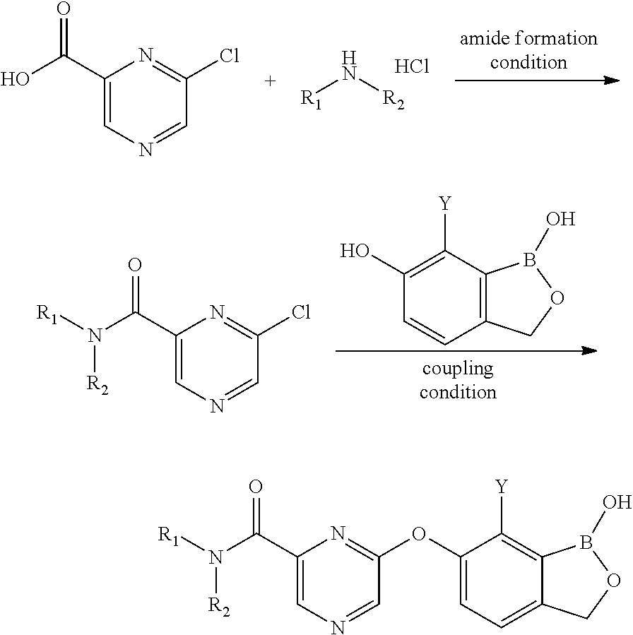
[R1]N[R2].Cl.C1=C(C(O)=O)N=C(Cl)C=N1.C1([Y])=C(O)C=CC2=C1B(O)OC2.C1=C(C(N([R2])[R1])=O)N=C(Cl)C=N1.C1=C(C(N([R2])[R1])=O)N=C(OC2=CC=C3C(=C2[Y])B(O)OC3)C=N1
